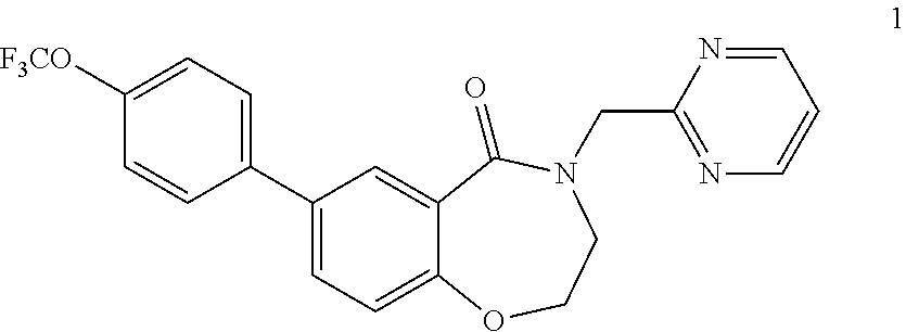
C1(C2=CC=C([F3CO])C=C2)=CC=C2C(=C1)C(=O)N(CC1=NC=CC=N1)CCO2
